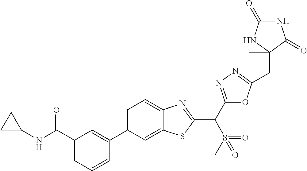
C1=CC=C(C(NC2CC2)=O)C=C1C1=CC=C2C(=C1)SC(C(C1=NN=C(CC3(C)NC(=O)NC3=O)O1)S(C)(=O)=O)=N2
